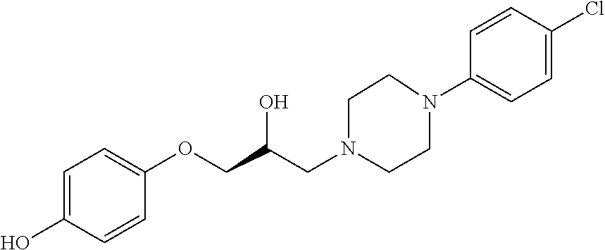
C1=C(O)C=CC(OCC(CN2CCN(C3=CC=C(Cl)C=C3)CC2)O)=C1
